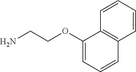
NCCOC1=CC=CC2=C1C=CC=C2
